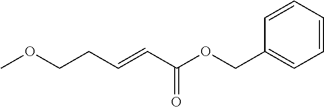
COCCC=CC(OCC1=CC=CC=C1)=O
